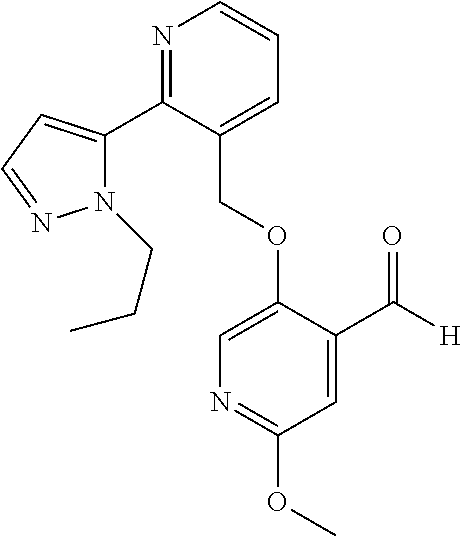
C(OC1=CN=C(OC)C=C1C([H])=O)C1=CC=CN=C1C1=CC=NN1CCC
